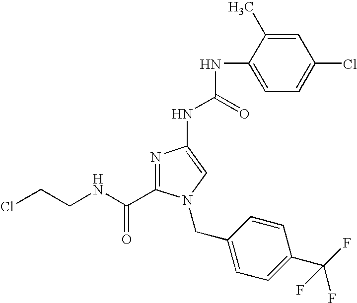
N1=C(C(NCCCl)=O)N(CC2=CC=C(C(F)(F)F)C=C2)C=C1NC(NC1=CC=C(Cl)C=C1C)=O
